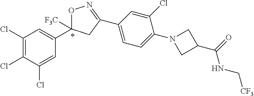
C1(Cl)=C(Cl)C(Cl)=CC(C2([F3C])ON=C(C3=CC=C(N4CC(C(=O)NC[CF3])C4)C(Cl)=C3)C2)=C1
